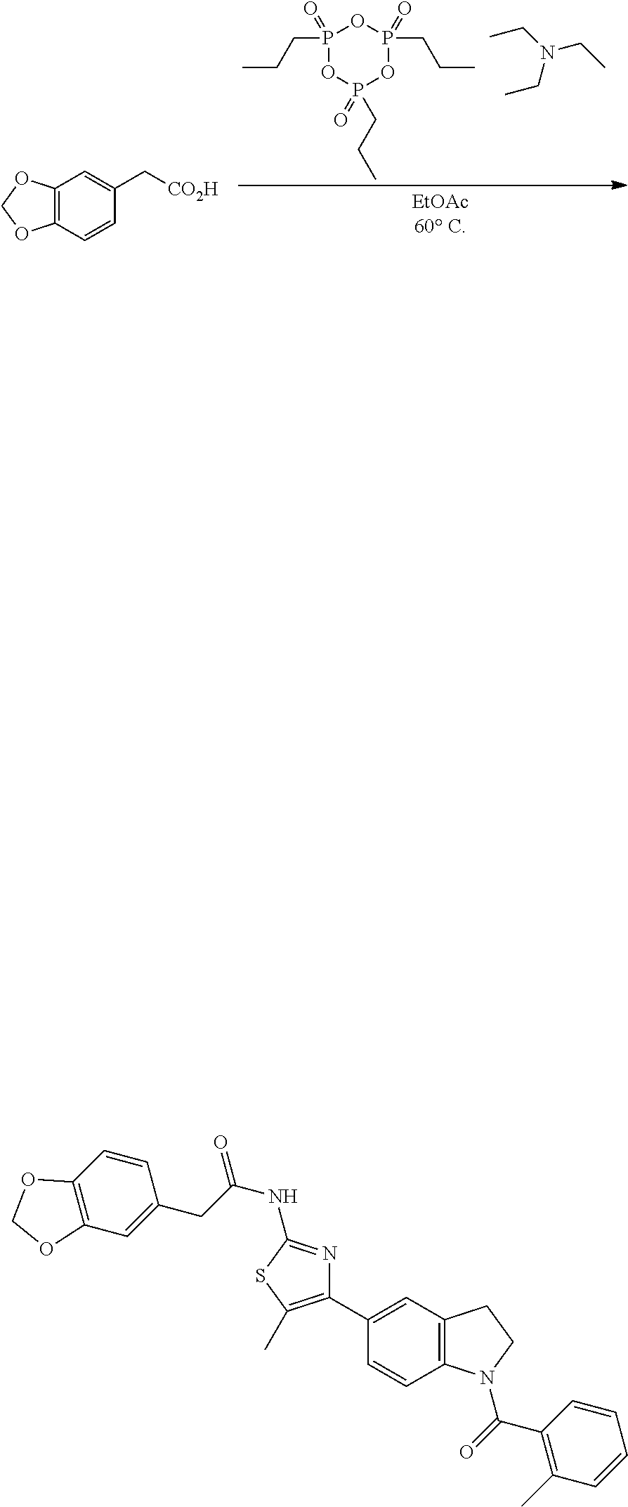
C1(C[CO2H])=CC2=C(C=C1)OCO2.P1(=O)(CCC)OP(=O)(CCC)OP(=O)(CCC)O1.CCN(CC)CC.C1(C2=C(C)SC(NC(=O)CC3=CC4=C(C=C3)OCO4)=N2)=CC2=C(C=C1)N(C(=O)C1=C(C)C=CC=C1)CC2
